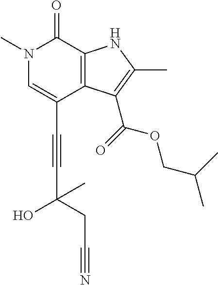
C(C1=CN(C)C(=O)C2=C1C(C(=O)OCC(C)C)=C(C)N2)#CC(O)(CC#N)C
